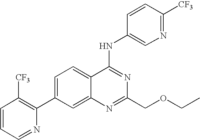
C1=CC=NC(C2=CC=C3C(=C2)N=C(COCC)N=C3NC2=CN=C([CF3])C=C2)=C1[CF3]
